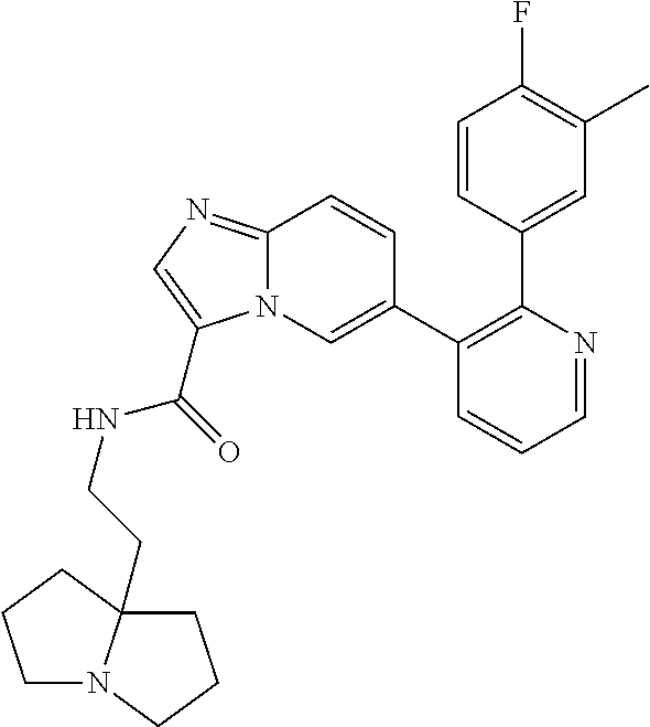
C1=CC(C2=C(C3=CN4C(=NC=C4C(=O)NCCC45N(CCC4)CCC5)C=C3)C=CC=N2)=CC(C)=C1F
